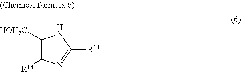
C1([HOH2C])C([R13])N=C([R14])N1
